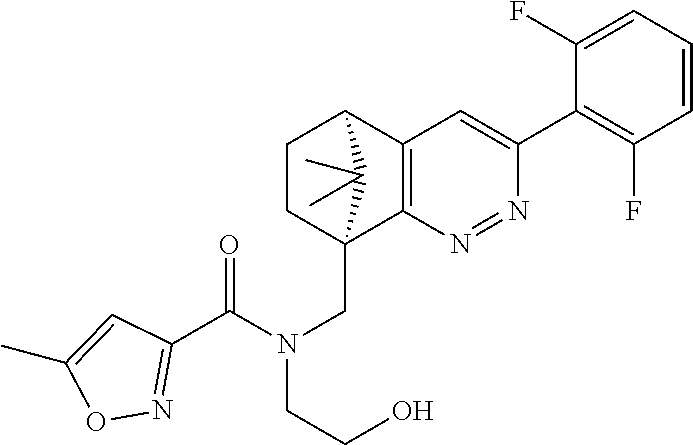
N1=NC2=C(C=C1C1=C(F)C=CC=C1F)C1CCC2(CN(C(=O)C2=NOC(C)=C2)CCO)C1(C)C
